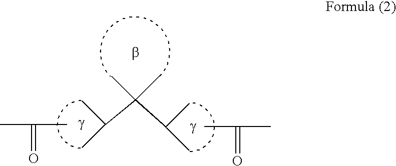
CC(=O)C.CC(C)C(C(C)C)(C)C.CC(=O)C
